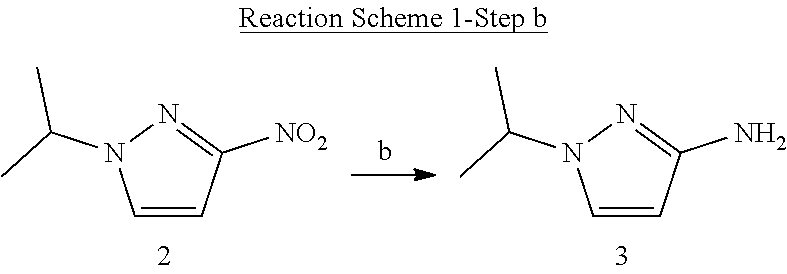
C1=CC([NO2])=NN1C(C)C.C1=CC(N)=NN1C(C)C
